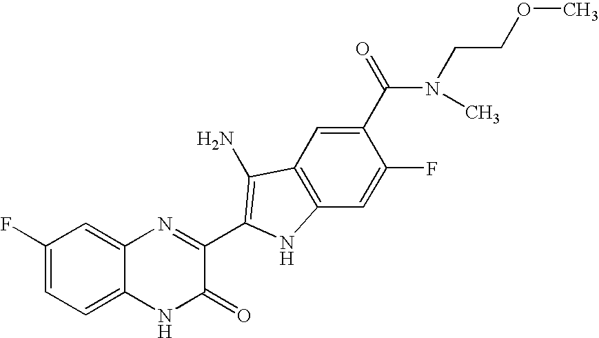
C1=C2C(=CC(F)=C1)N=C(C1=C(N)C3=C(C=C(F)C(C(N(CCOC)C)=O)=C3)N1)C(=O)N2
